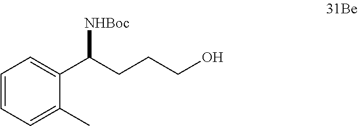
C1=CC=C(C)C(C(CCCO)[NHBoc])=C1
